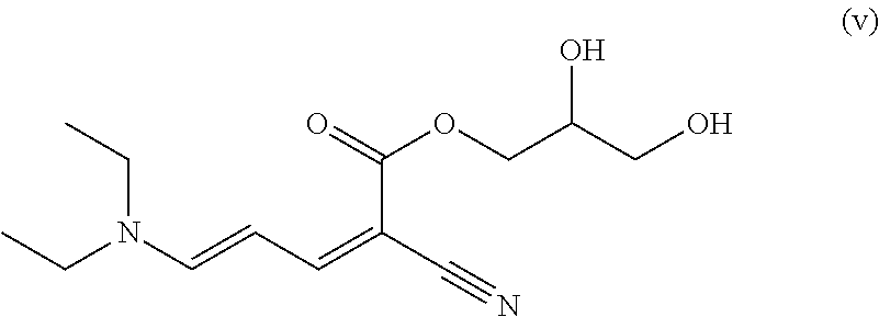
C(N(C=CC=C(C#N)C(=O)OCC(CO)O)CC)C
